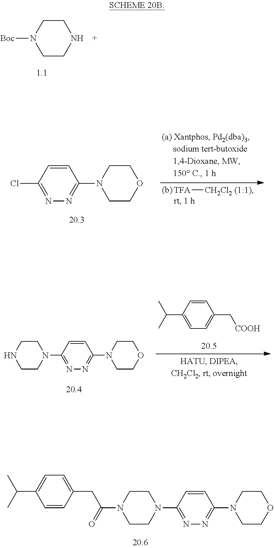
C1CN([Boc])CCN1.[TFA][CH2Cl2 (1:1)].C1=CC(Cl)=NN=C1N1CCOCC1.C1=CC(C(C)C)=CC=C1C[COOH].C1=CC(N2CCNCC2)=NN=C1N1CCOCC1.C1=CC(N2CCN(C(=O)CC3=CC=C(C(C)C)C=C3)CC2)=NN=C1N1CCOCC1
